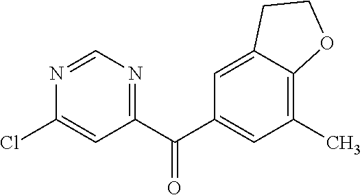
C1=C2C(=C(C)C=C1C(C1=NC=NC(Cl)=C1)=O)OCC2
